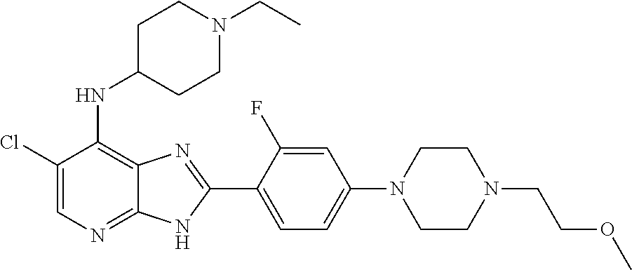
ClC1=CN=C2C(=C1NC1CCN(CC)CC1)N=C(C1=CC=C(N3CCN(CCOC)CC3)C=C1F)N2
